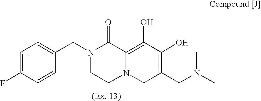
C1=C(CN2CCN3C(=C(O)C(O)=C(CN(C)C)C3)C2=O)C=CC(F)=C1
